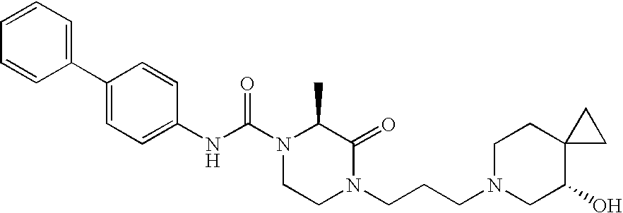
C1(NC(N2CCN(CCCN3CC(O)C4(CC3)CC4)C(=O)C2C)=O)=CC=C(C2=CC=CC=C2)C=C1
